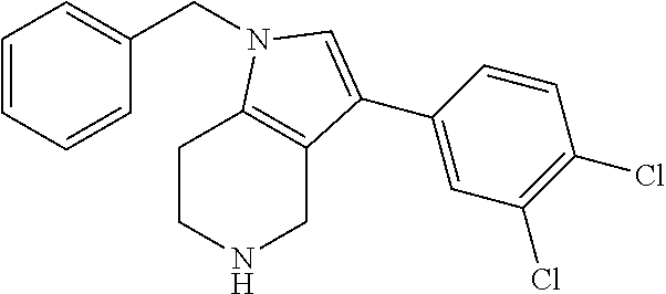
C1=CC=CC(CN2C3=C(CNCC3)C(C3=CC(Cl)=C(Cl)C=C3)=C2)=C1
